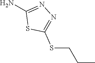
NC1=NN=C(SCCC)S1
